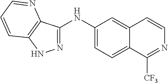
C1(NC2=NNC3=C2N=CC=C3)=CC=C2C(=C1)C=CN=C2[CF3]
